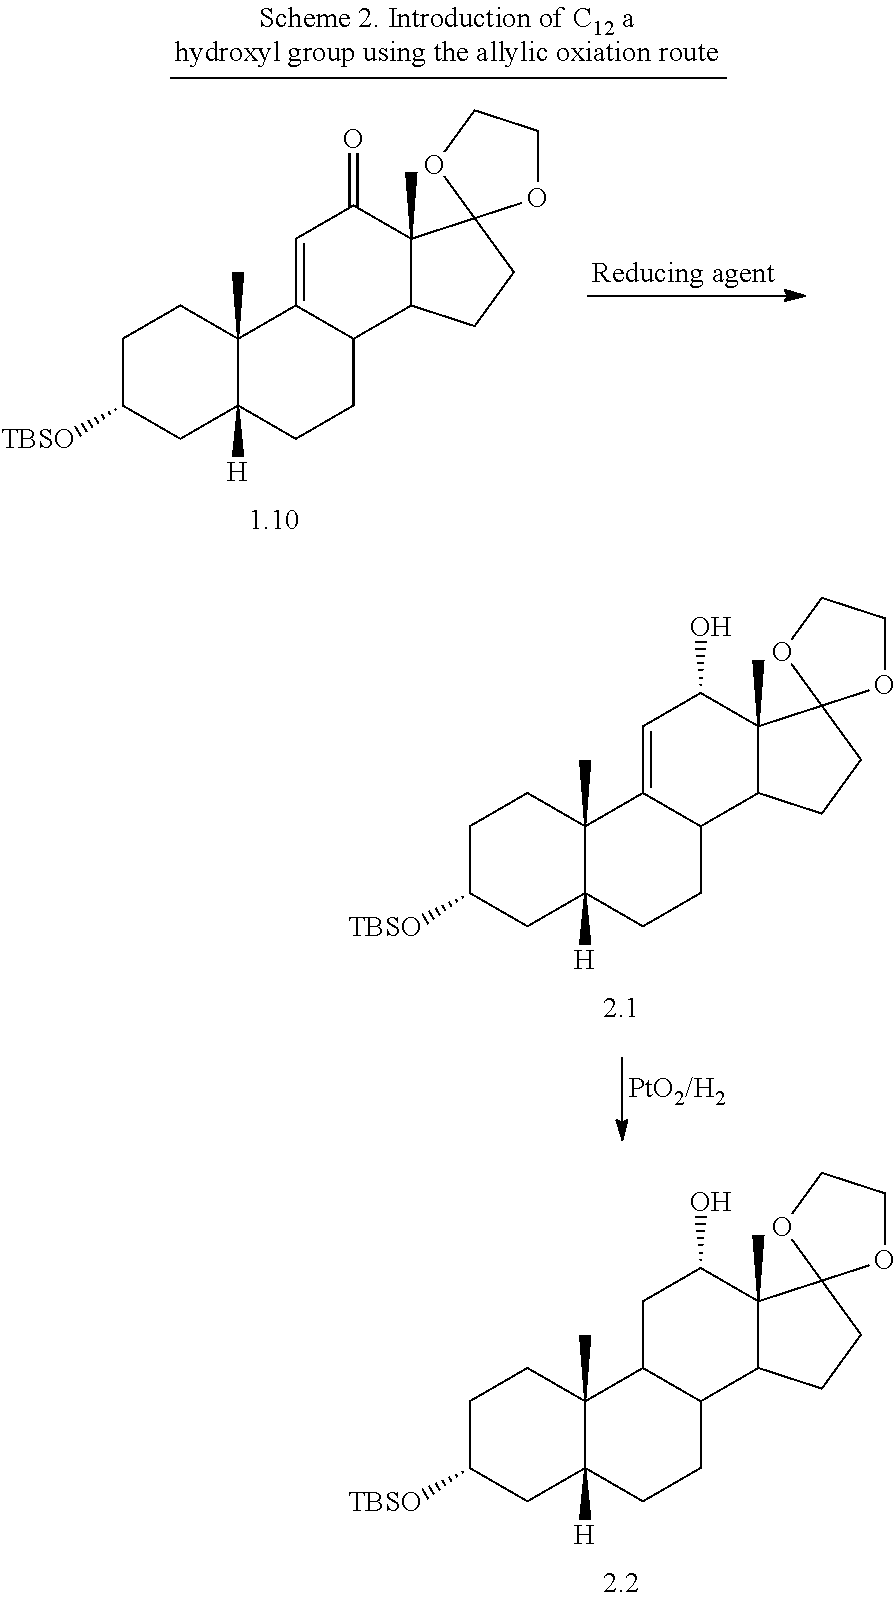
[TBSO]C1CC2([H])C(C)(CC1)C1C(CC2)C2C(C)(C(O)C1)C1(CC2)OCCO1.[TBSO]C1CC2([H])C(C)(CC1)C1=CC(O)C3(C)C(C1CC2)CCC31OCCO1.[Reducing agent].[TBSO]C1CC2([H])C(C)(CC1)C1=CC(=O)C3(C)C(C1CC2)CCC31OCCO1
